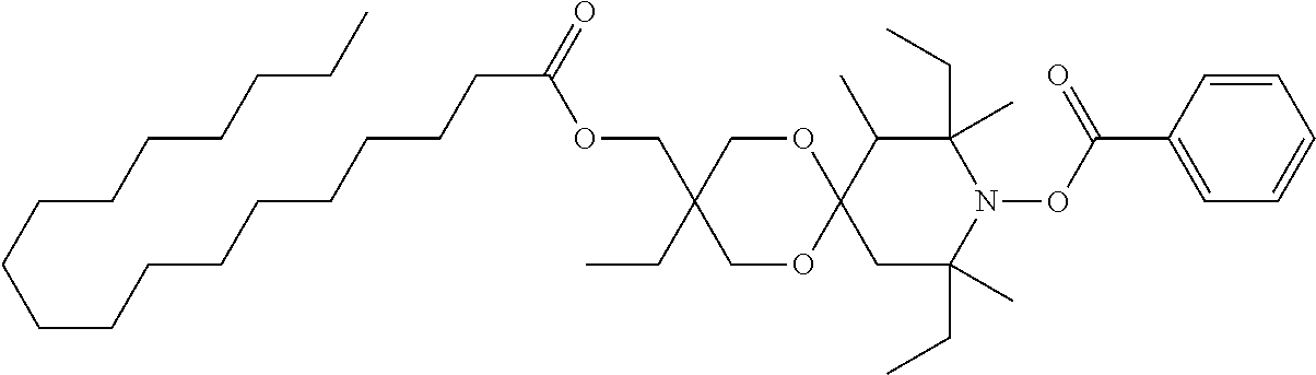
CCCCCCCCCCCCCCCCCC(OCC1(CC)COC2(OC1)CC(CC)(C)N(OC(C1=CC=CC=C1)=O)C(CC)(C)C2C)=O
